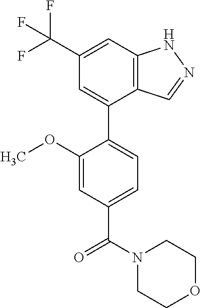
C12=C(C=C(C(F)(F)F)C=C1C1=CC=C(C(N3CCOCC3)=O)C=C1OC)NN=C2
